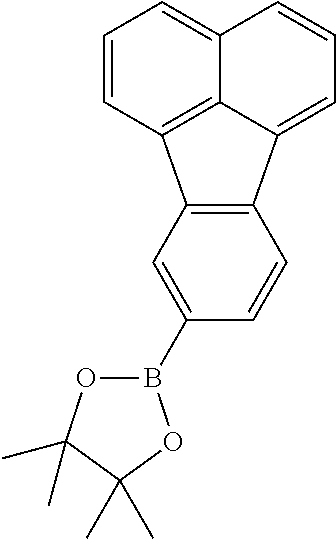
C12=C(C=C(B3OC(C)(C)C(C)(C)O3)C=C1)C1=C3C(=CC=C1)C=CC=C23
